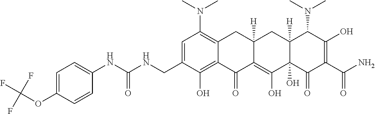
CN(C1=C2C(=C(O)C(CNC(NC3=CC=C(OC(F)(F)F)C=C3)=O)=C1)C(=O)C1=C(O)C3(O)C([H])(CC1([H])C2)C(N(C)C)C(O)=C(C(N)=O)C3=O)C
